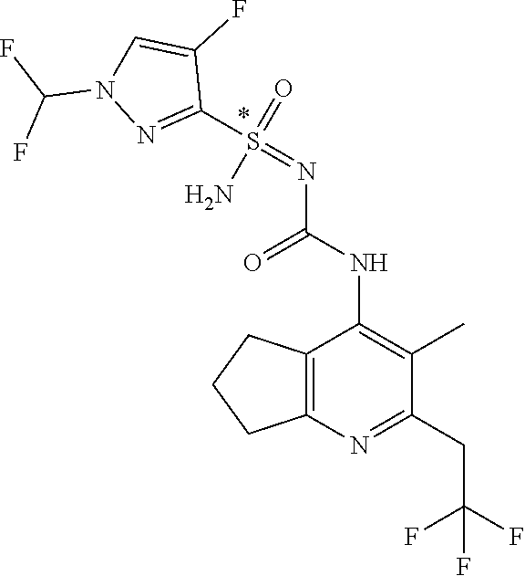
C12=C(N=C(CC(F)(F)F)C(C)=C1NC(=O)N=S(C1=NN(C(F)F)C=C1F)(=O)N)CCC2
